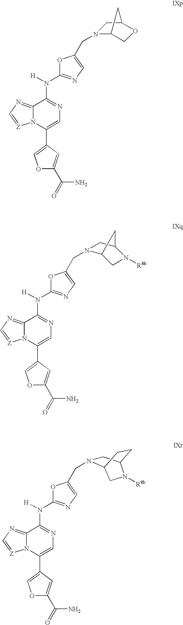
O1C(N([H])C2=NC=C(C3=COC(C(=O)N)=C3)N3C2=NC=[Z]3)=NC=C1CN1CC2CCC1CN2[R8b].O1C(N([H])C2=NC=C(C3=COC(C(=O)N)=C3)N3C2=NC=[Z]3)=NC=C1CN1C2CN([R8b])C(C1)C2.O1C(N([H])C2=NC=C(C3=COC(C(=O)N)=C3)N3C2=NC=[Z]3)=NC=C1CN1C2COC(C1)C2
